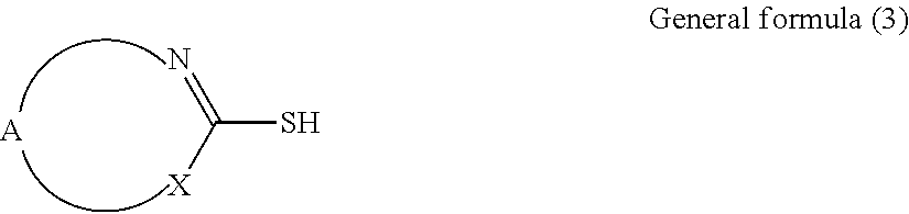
N=C([X])S.[A]
